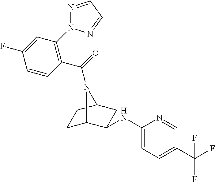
C1C2N(C(=O)C3=C(N4N=CC=N4)C=C(F)C=C3)C(CC2NC2=CC=C(C(F)(F)F)C=N2)C1
